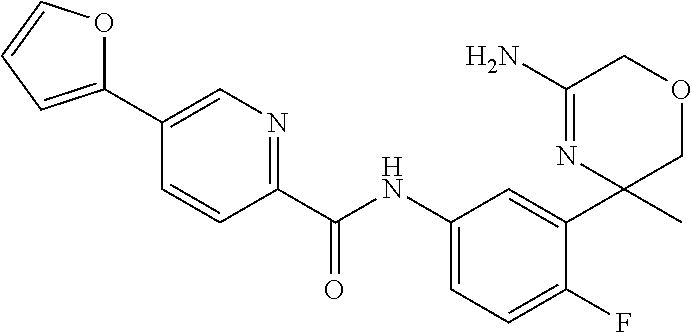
C1=C(C2=CC=CO2)C=CC(C(=O)NC2=CC=C(F)C(C3(C)COCC(N)=N3)=C2)=N1
